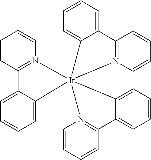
C1=CC2=N(C=C1)[Ir]13(C4=CC=CC=C4C4=N1C=CC=C4)(CC1=CC=CC=C21)N1=C(C=CC=C1)C1=CC=CC=C31
